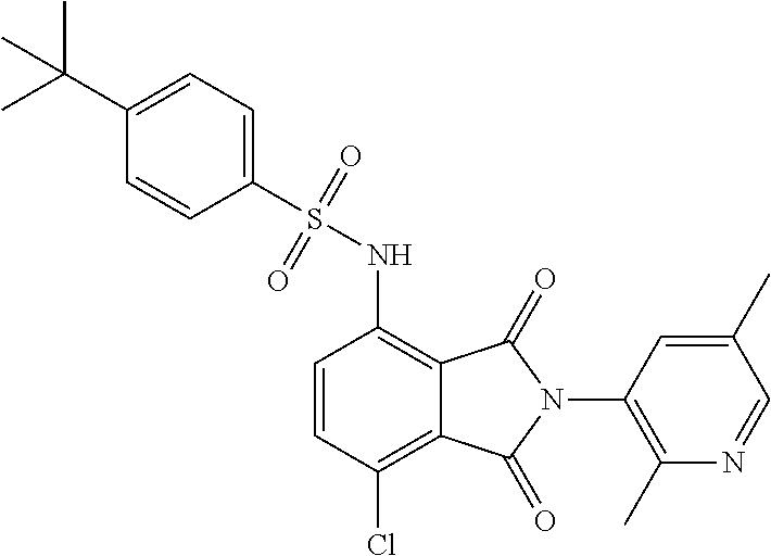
C1(S(NC2=C3C(=C(Cl)C=C2)C(=O)N(C2=C(C)N=CC(C)=C2)C3=O)(=O)=O)=CC=C(C(C)(C)C)C=C1
